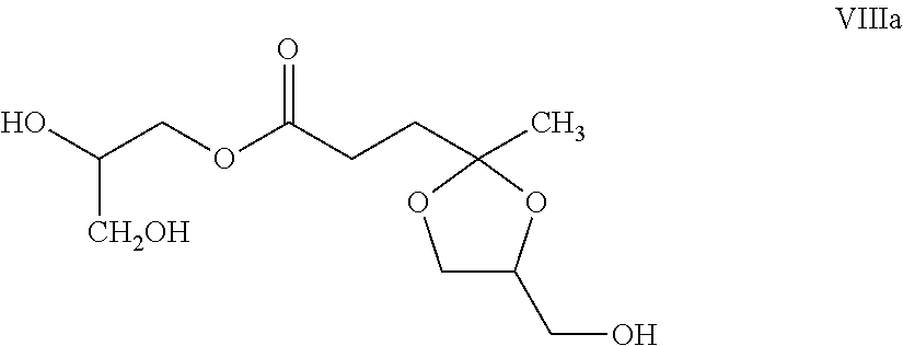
OC(COC(CCC1(C)OC(CO)CO1)=O)[CH2OH]
